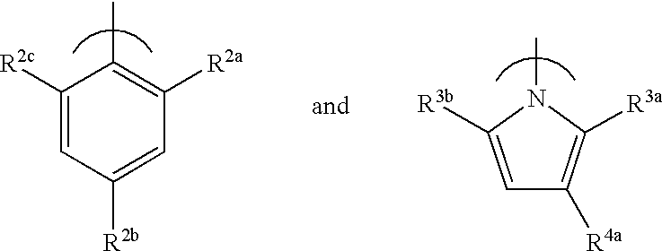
C1([R2c])=CC([R2b])=CC([R2a])=C1C.C1=C([R3b])N(C)C([R3a])=C1[R4a]
